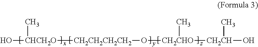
O[CHCH2O](C)[CH2CH2CH2CH2]O[CH2CHO]([CH2CH](O)C)C
